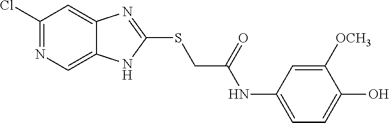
C1(Cl)=NC=C2C(=C1)N=C(SCC(NC1=CC=C(O)C([OCH3])=C1)=O)N2
